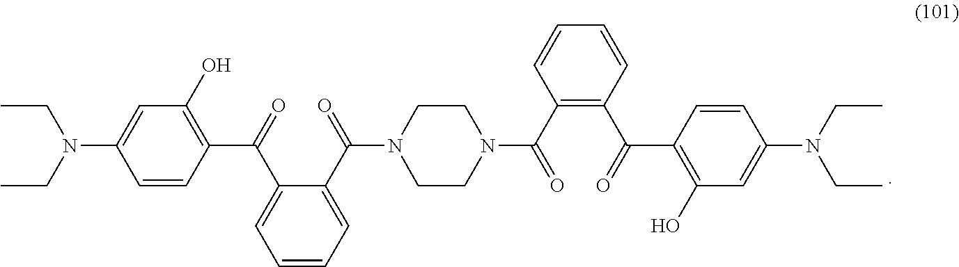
C(C)N(CC)C1=CC(O)=C(C(=O)C2=CC=CC=C2C(N2CCN(C(=O)C3=C(C(C4=C(O)C=C(N(CC)CC)C=C4)=O)C=CC=C3)CC2)=O)C=C1
